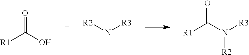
[R1]C(O)=O.[R2]N[R3].[R1]C(N([R3])[R2])=O
